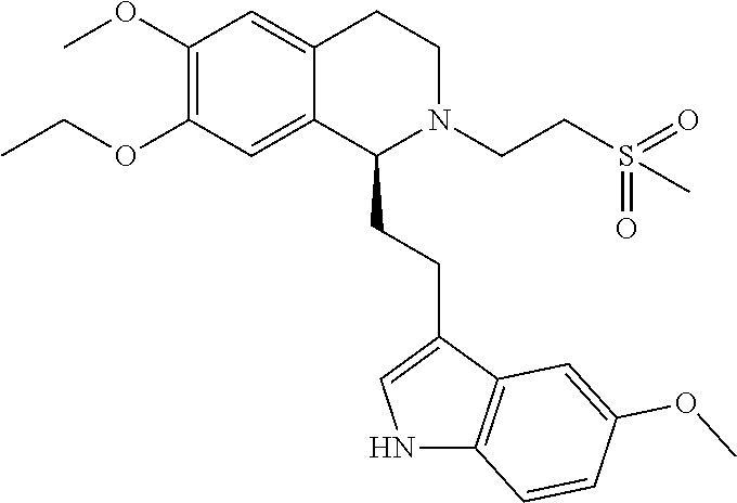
C1(OC)=C(OCC)C=C2C(=C1)CCN(CCS(=O)(=O)C)C2CCC1=CNC2=C1C=C(OC)C=C2
